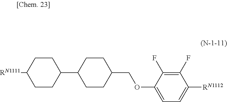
C1([RN1111])CCC(C2CCC(COC3=CC=C([RN1112])C(F)=C3F)CC2)CC1
